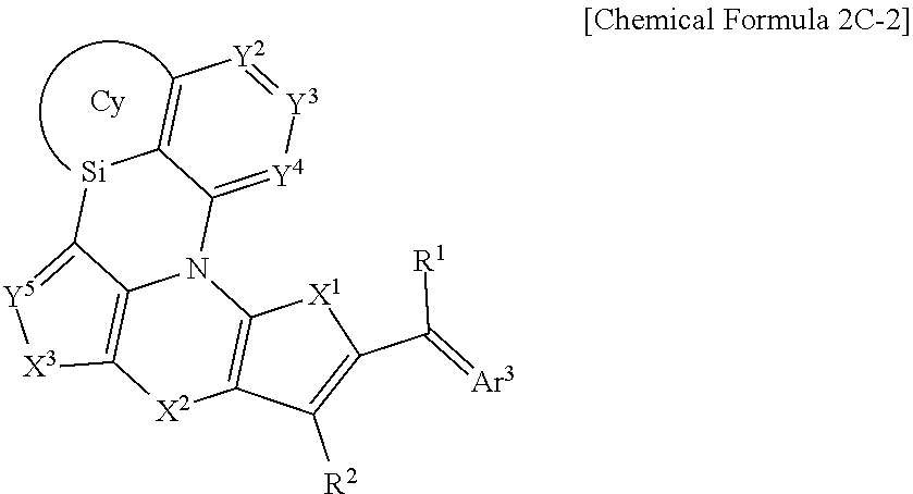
C12=C3C(=[Y5][X3]1)[Si]C1=C[Y2]=[Y3][Y4]=C1N3C1=C([X2]2)C([R2])=C(C([R1])=[Ar3])[X1]1
